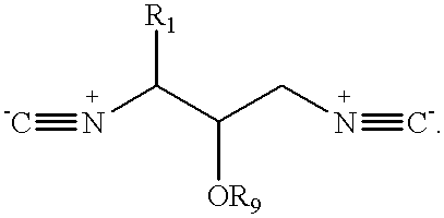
N(C(C(CN#[C-])[OR9])[R1])#[-C]
